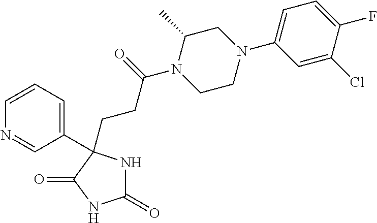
C1(=O)NC(C2=CC=CN=C2)(CCC(N2CCN(C3=CC=C(F)C(Cl)=C3)CC2C)=O)C(=O)N1
